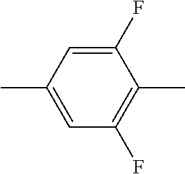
C1(C)=CC(F)=C(C)C(F)=C1
